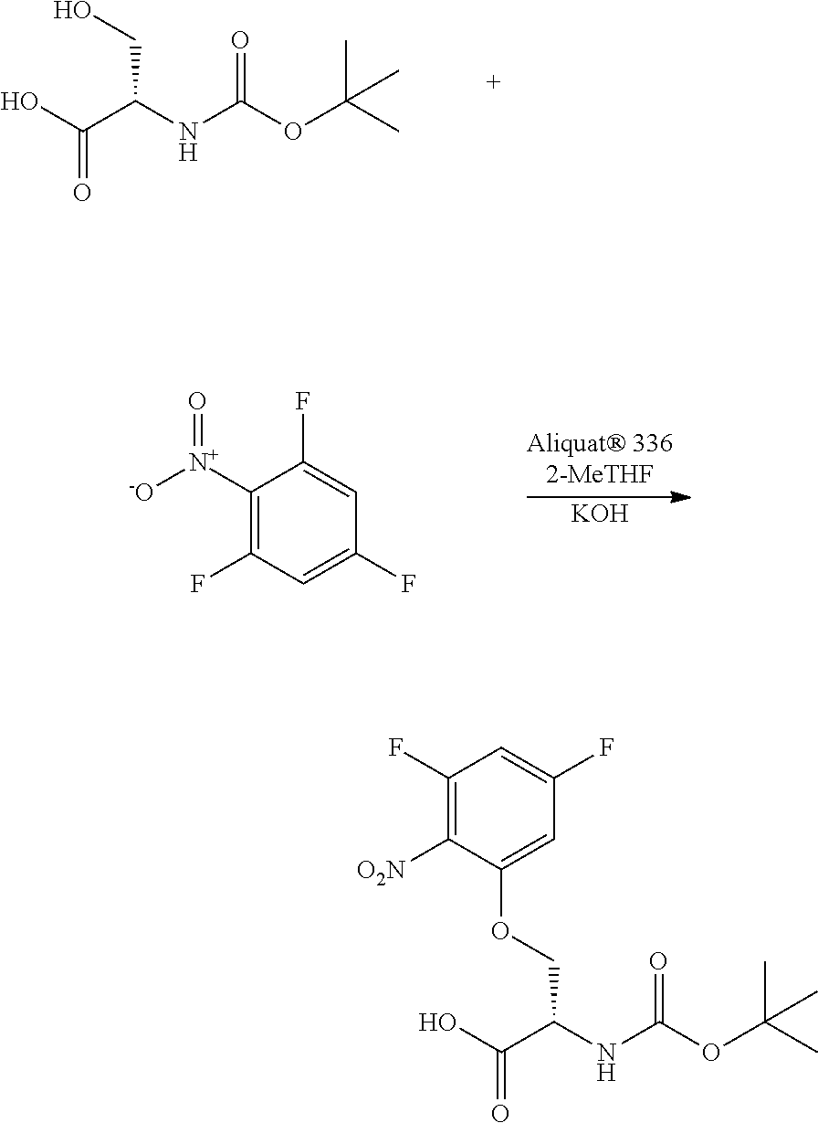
O=C(O)C(NC(OC(C)(C)C)=O)CO.C1([N+](=O)[-O])=C(F)C=C(F)C=C1F.[KOH].O=C(O)C(NC(OC(C)(C)C)=O)COC1=CC(F)=CC(F)=C1[O2N]
